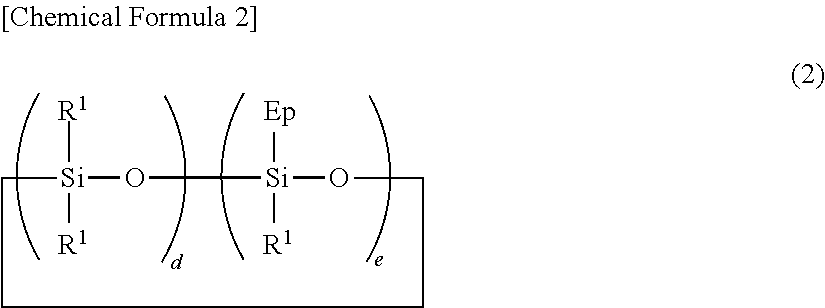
[R1][Si]1([R1])O[Si]([Ep])([R1])OCCCC1
